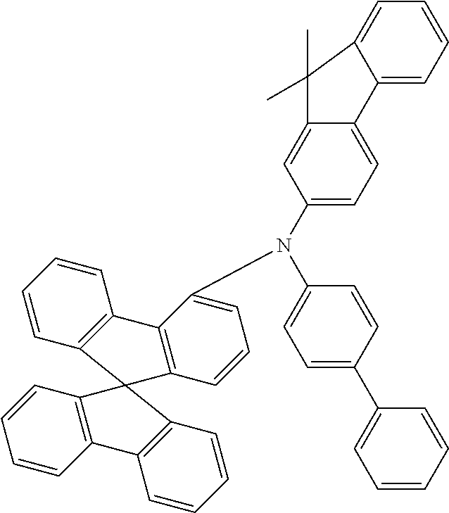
C1=CC2=C(C=C1)C1=C(C=CC=C1N(C1=CC=C(C3=CC=CC=C3)C=C1)C1=CC=C3C(=C1)C(C)(C)C1=CC=CC=C31)C21C2=C(C=CC=C2)C2=C1C=CC=C2
